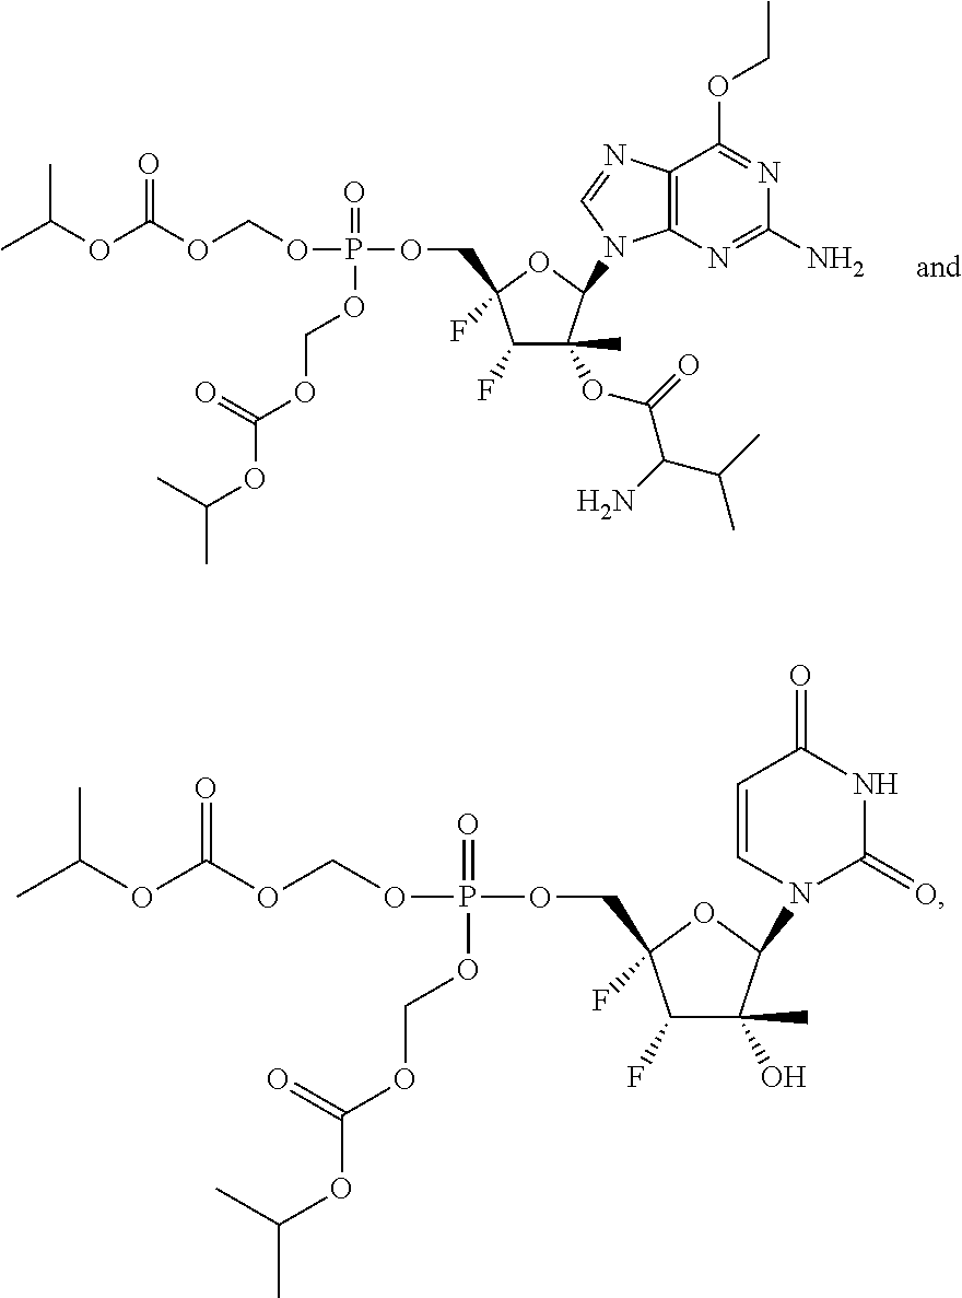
C1(F)C(C)(OC(C(N)C(C)C)=O)C(N2C3=C(N=C2)C(OCC)=NC(N)=N3)OC1(COP(OCOC(OC(C)C)=O)(OCOC(OC(C)C)=O)=O)F.C1(F)C(C)(O)C(N2C(=O)NC(=O)C=C2)OC1(COP(OCOC(OC(C)C)=O)(OCOC(OC(C)C)=O)=O)F
